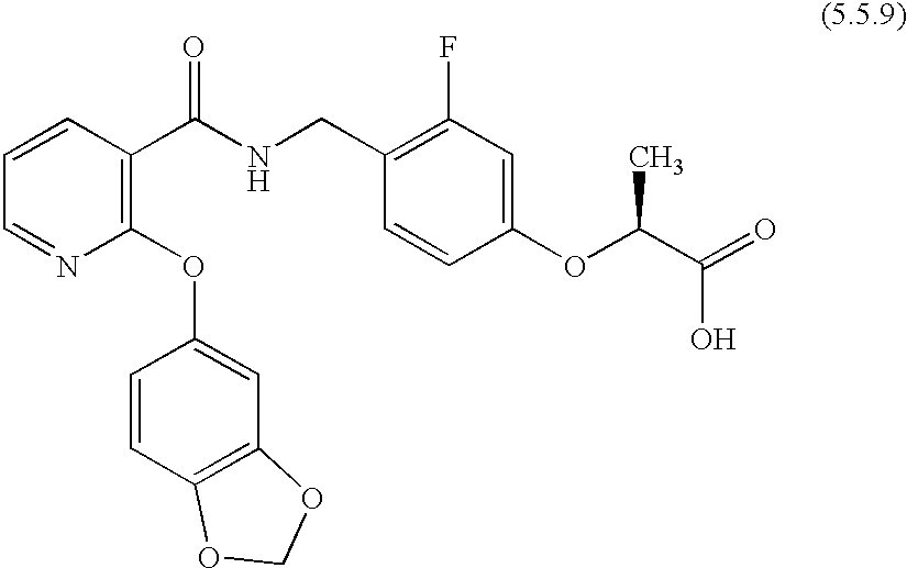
C1=CC(C(NCC2=C(F)C=C(OC(C(=O)O)C)C=C2)=O)=C(OC2=CC3=C(C=C2)OCO3)N=C1
